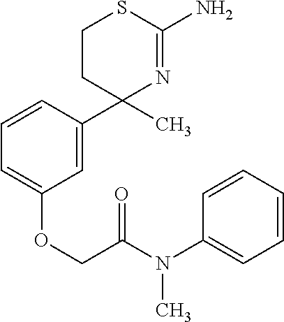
C1=CC(C2(C)N=C(N)SCC2)=CC(OCC(N(C2=CC=CC=C2)C)=O)=C1
